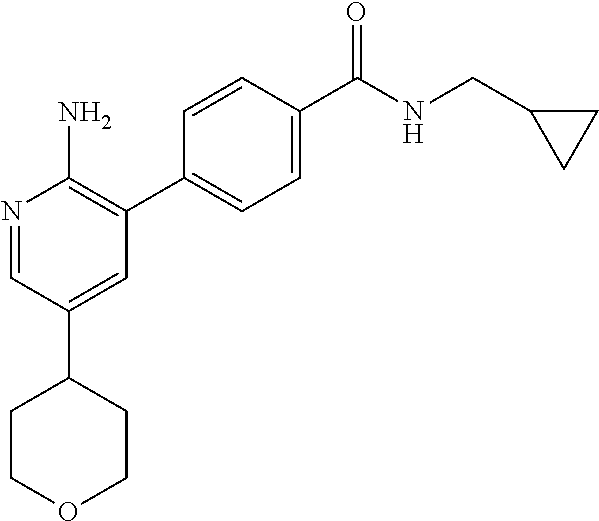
N1=CC(C2CCOCC2)=CC(C2=CC=C(C([NH]CC3CC3)=O)C=C2)=C1N
